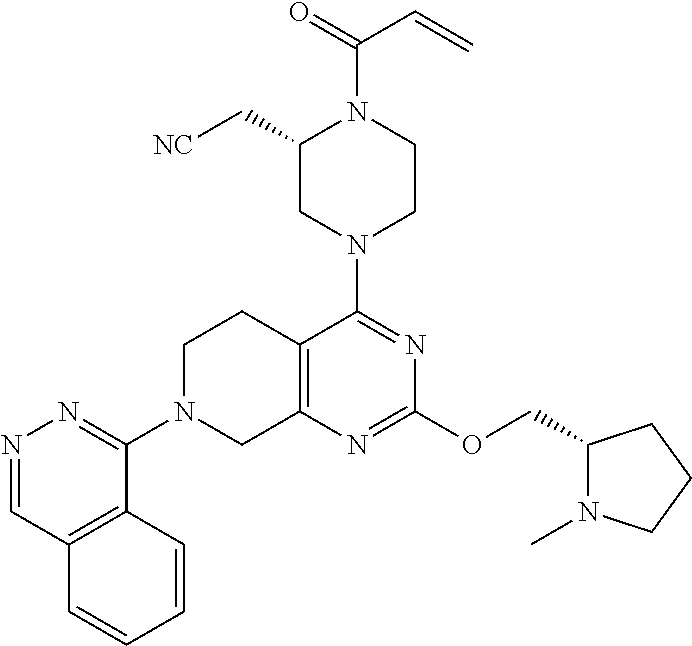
C1(C[NC])CN(C2=NC(OCC3N(C)CCC3)=NC3=C2CCN(C2=NN=CC4=C2C=CC=C4)C3)CCN1C(=O)C=C
